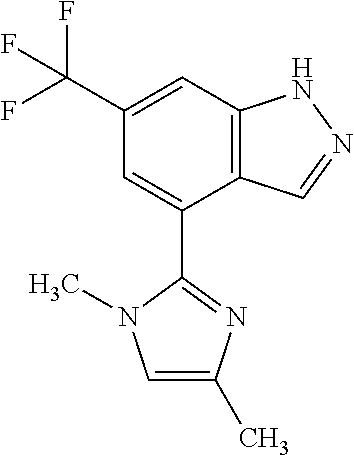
C12=C(C=C(C(F)(F)F)C=C1C1=NC(C)=CN1C)NN=C2
